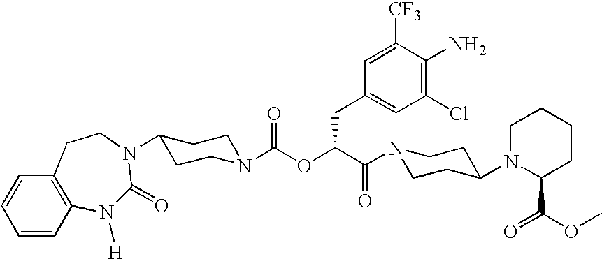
N1(C(C(OC(N2CCC(N3C(=O)N([H])C4=C(C=CC=C4)CC3)CC2)=O)CC2=CC(Cl)=C(N)C([CF3])=C2)=O)CCC(N2C(C(=O)OC)CCCC2)CC1
